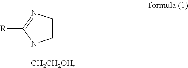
C1CN=C([R])N1[CH2CH2OH]
